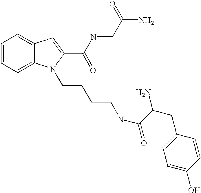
C1=CC=C2C(=C1)C=C(C(NCC(N)=O)=O)N2CCCCNC(=O)C(CC1=CC=C(O)C=C1)N
